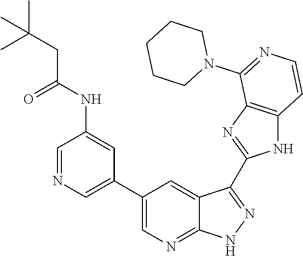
C1=NC=C(C2=CN=C3C(=C2)C(C2=NC4=C(N2)C=CN=C4N2CCCCC2)=NN3)C=C1NC(CC(C)(C)C)=O
